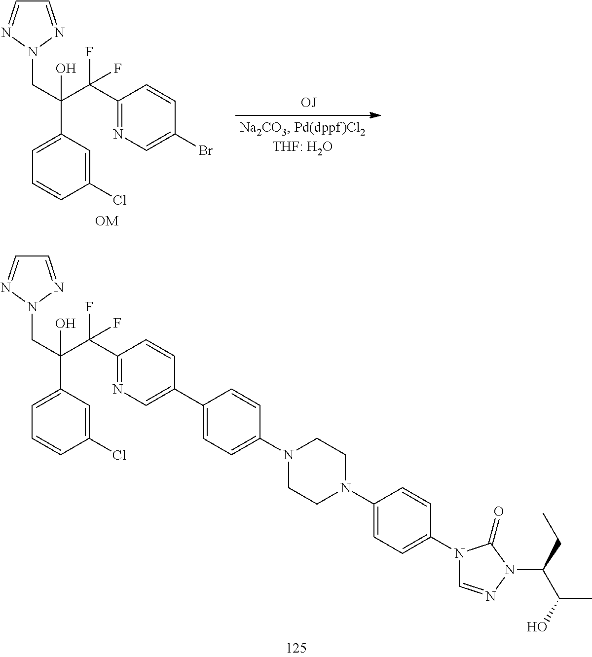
C1=NN(CC(C2=CC=CC(Cl)=C2)(C(C2=NC=C(Br)C=C2)(F)F)O)N=C1.C1=NN(CC(C2=CC=CC(Cl)=C2)(C(C2=NC=C(C3=CC=C(N4CCN(C5=CC=C(N6C=NN(C(CC)C(O)C)C6=O)C=C5)CC4)C=C3)C=C2)(F)F)O)N=C1
